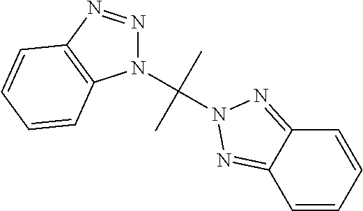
C1=CC=CC2=NN(C(N3N=NC4=C3C=CC=C4)(C)C)N=C12
